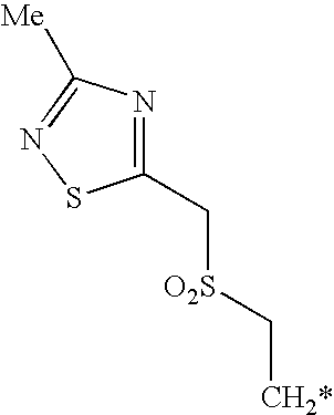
C1(C[O2S]C[CH2*])=NC([Me])=NS1
